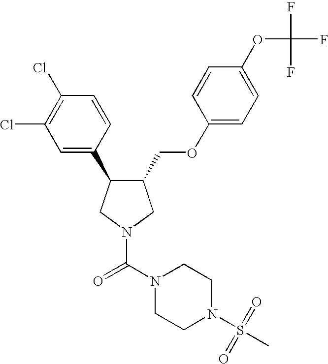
C1(COC2=CC=C(OC(F)(F)F)C=C2)C(C2=CC(Cl)=C(Cl)C=C2)CN(C(N2CCN(S(=O)(C)=O)CC2)=O)C1
